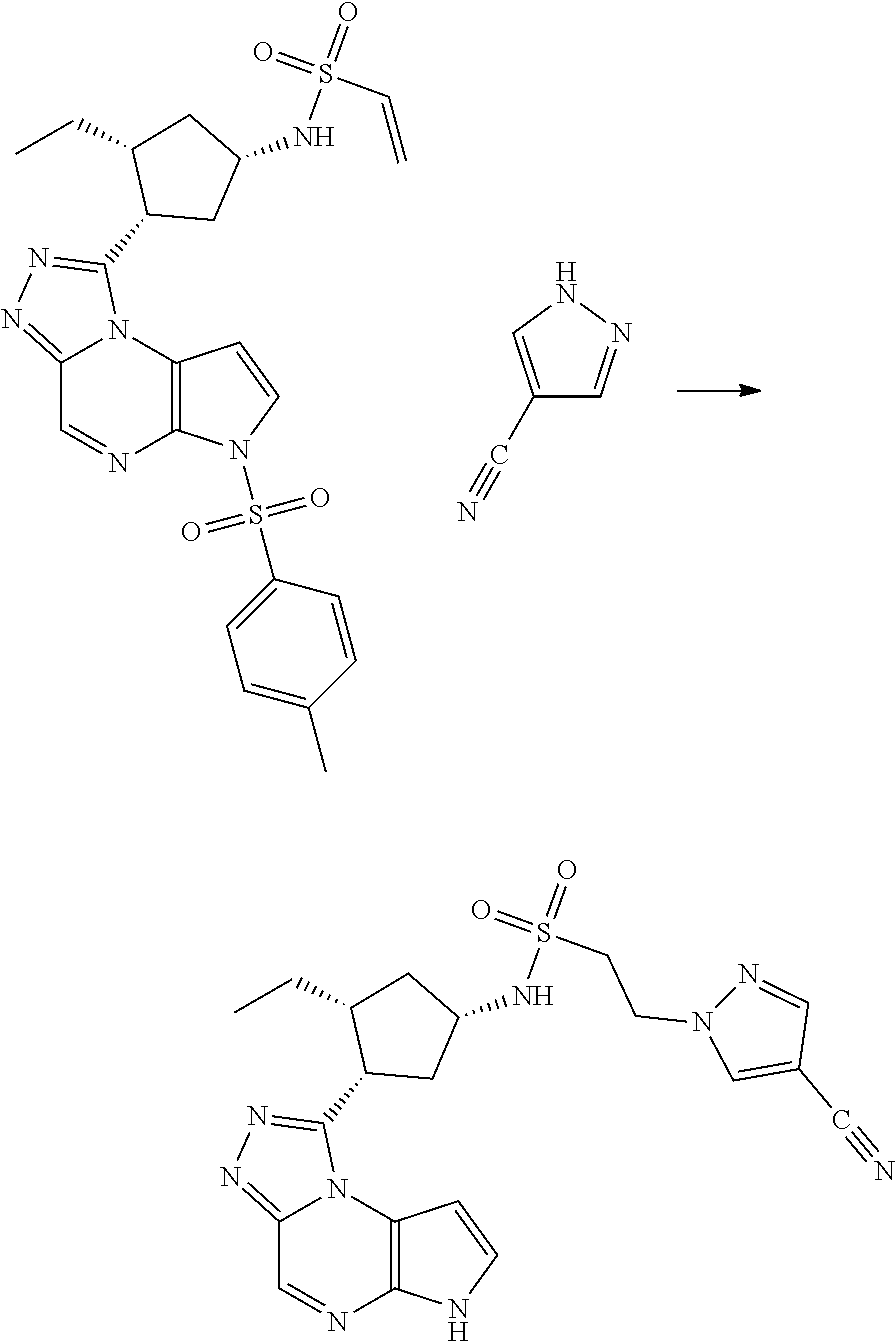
C1(C#N)=CNN=C1.C12=NN=C(C3CC(NS(=O)(C=C)=O)CC3CC)N1C1=C(N=C2)N(S(=O)(=O)C2=CC=C(C)C=C2)C=C1.N(S(=O)(CCN1C=C(C#N)C=N1)=O)C1CC(C2=NN=C3C=NC4=C(N32)C=CN4)C(CC)C1
